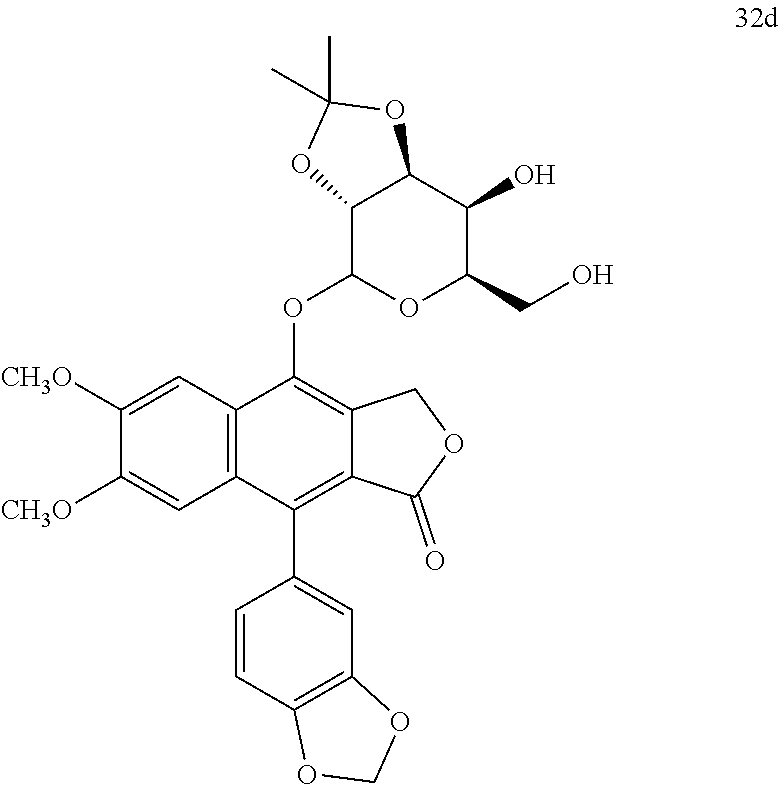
C1=C([CH3O])C([CH3O])=CC2=C1C(OC1OC(CO)C(O)C3C1OC(C)(C)O3)=C1C(=C2C2=CC3=C(C=C2)OCO3)C(=O)OC1
